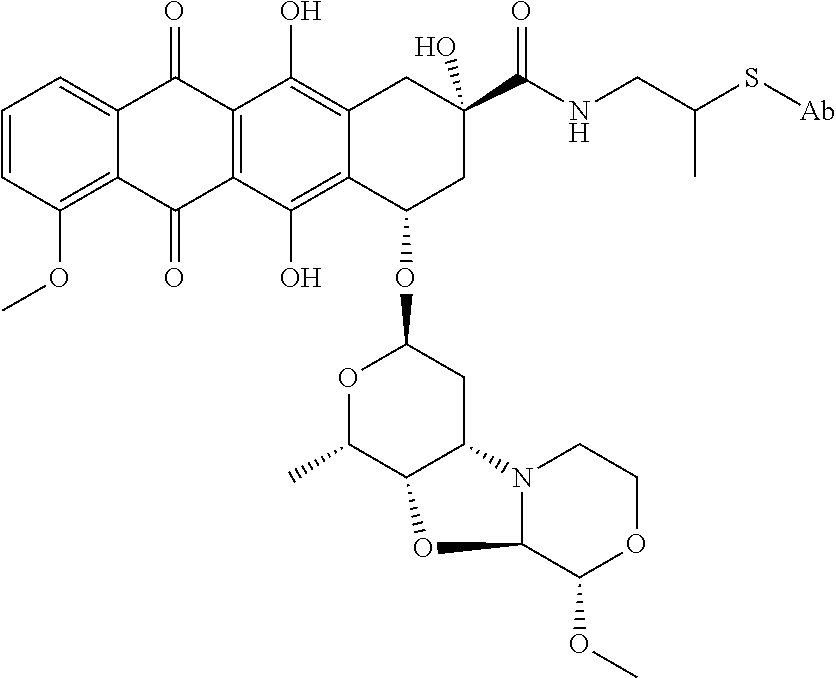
C1=CC(OC)=C2C(=C1)C(=O)C1=C(C2=O)C(O)=C2C(=C1O)CC(C(NCC(S[Ab])C)=O)(O)CC2OC1OC(C)C2C(C1)N1C(O2)C(OC)OCC1
